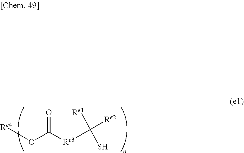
[Re4]OC([Re3]C([Re2])(S)[Re1])=O
